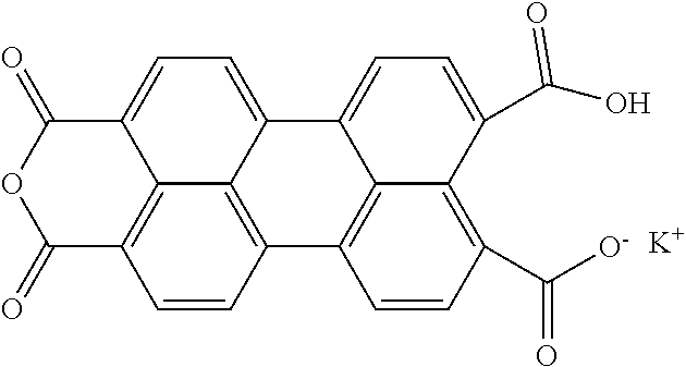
C1=CC2=C3C4=C1C(=O)OC(=O)C4=CC=C3C1=CC=C(C(O)=O)C3=C(C([O-])=O)C=CC2=C31.[K]
